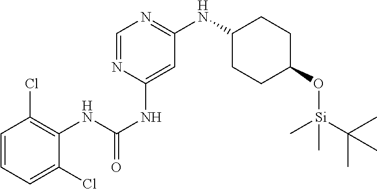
C1=CC=C(Cl)C(NC(NC2=CC(NC3CCC(O[Si](C)(C(C)(C)C)C)CC3)=NC=N2)=O)=C1Cl
